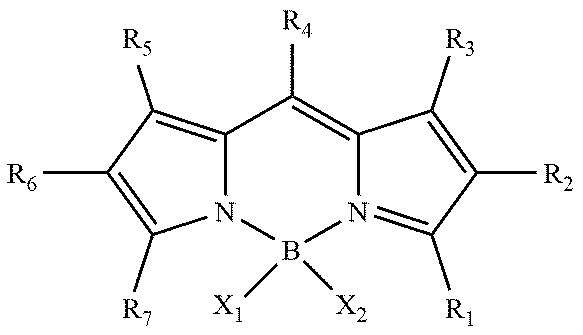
C12=C([R5])C([R6])=C([R7])N1B([X1])([X2])N1=C([R1])C([R2])=C([R3])C1=C2[R4]
